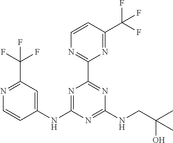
C1(NC2=NC(C3=NC=CC(C(F)(F)F)=N3)=NC(NCC(C)(O)C)=N2)=CC(C(F)(F)F)=NC=C1
